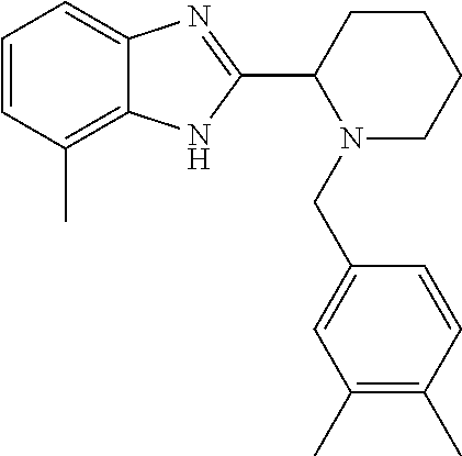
C1=CC(C)=C2C(=C1)N=C(C1N(CC3=CC(C)=C(C)C=C3)CCCC1)N2
